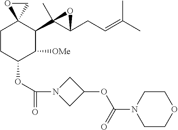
C1CC(OC(=O)N2CC(OC(N3CCOCC3)=O)C2)C([OMe])C(C2(C)C(CC=C(C)C)O2)C12CO2
